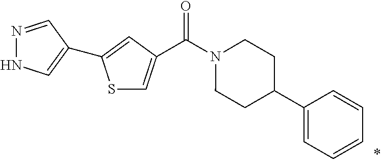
C(N1CCC(C2=CC=CC=C2)CC1)(=O)C1=CSC(C2=CNN=C2)=C1
